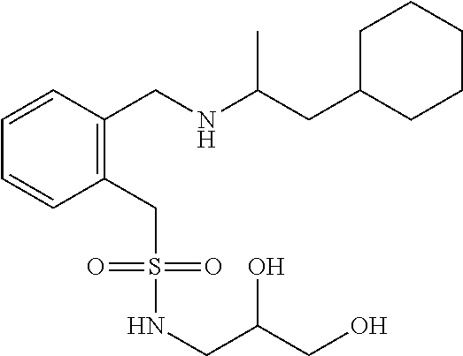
N(S(=O)(=O)CC1=C(CNC(CC2CCCCC2)C)C=CC=C1)CC(O)CO
